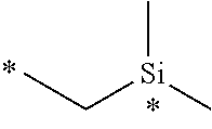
C[Si](C)CC
